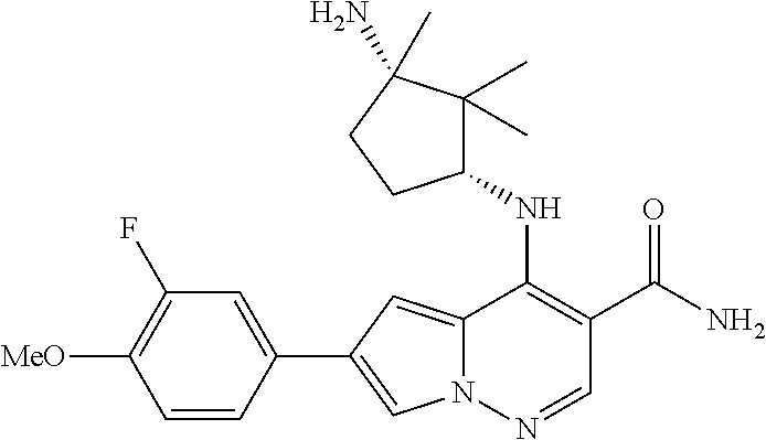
N12C(=CC(C3=CC(F)=C([MeO])C=C3)=C1)C(NC1C(C)(C)C(N)(C)CC1)=C(C(N)=O)C=N2
